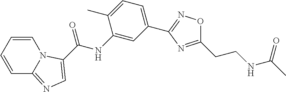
N1=C(CCNC(C)=O)ON=C1C1=CC=C(C)C(NC(=O)C2=CN=C3C=CC=CN32)=C1
